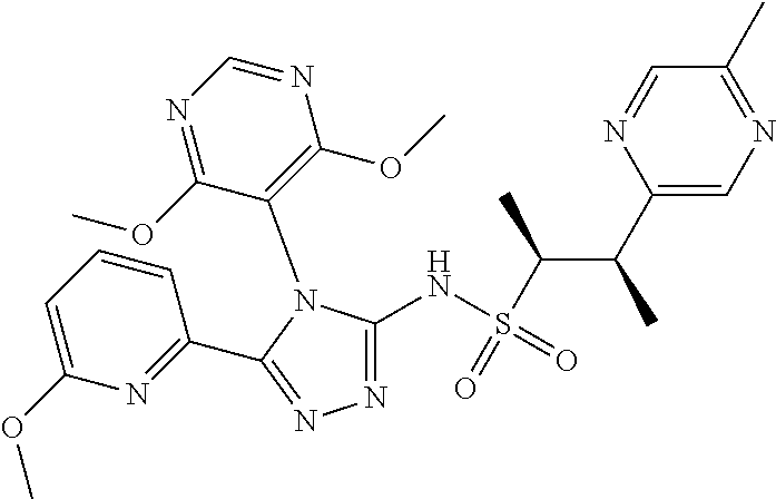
C1=NC(C(C)C(C)S(=O)(NC2=NN=C(C3=NC(OC)=CC=C3)N2C2=C(OC)N=CN=C2OC)=O)=CN=C1C
